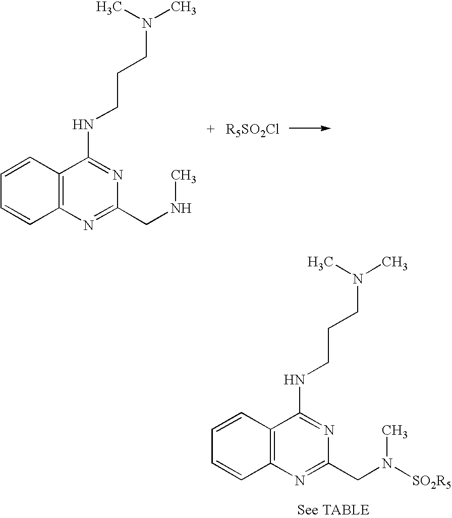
C12=C(C=CC=C1)C(NCCCN(C)C)=NC(CNC)=N2.C12=C(C=CC=C1)C(NCCCN(C)C)=NC(CN(C)[SO2R5])=N2
